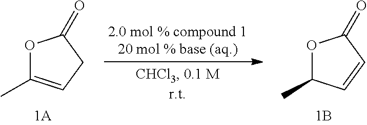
O1C(C)=CCC1=O.O1C(C)C=CC1=O
